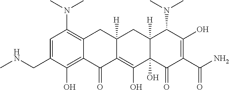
C1=C(CNC)C(O)=C2C(=C1N(C)C)CC1([H])C(=C(O)C3(O)C([H])(C1)C(N(C)C)C(O)=C(C(N)=O)C3=O)C2=O
